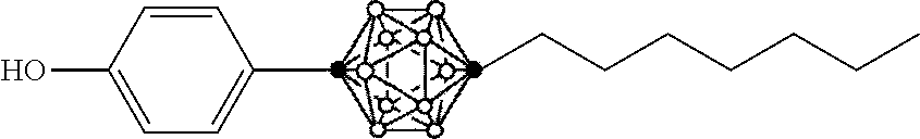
CC1=CC=C(O)C=C1.CCCCCCCC
